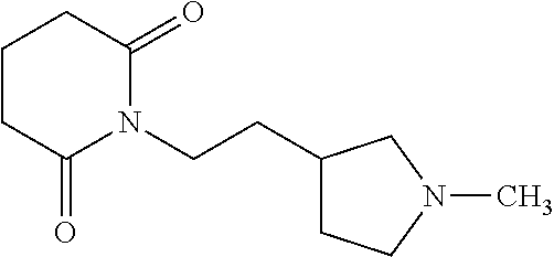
C1CC(=O)N(CCC2CCN(C)C2)C(=O)C1
